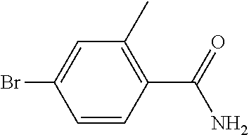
C1=CC(C(=O)N)=C(C)C=C1Br
